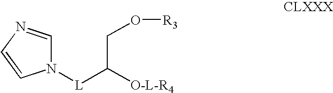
N1([L]C(CO[R3])[O-L-R4])C=NC=C1
